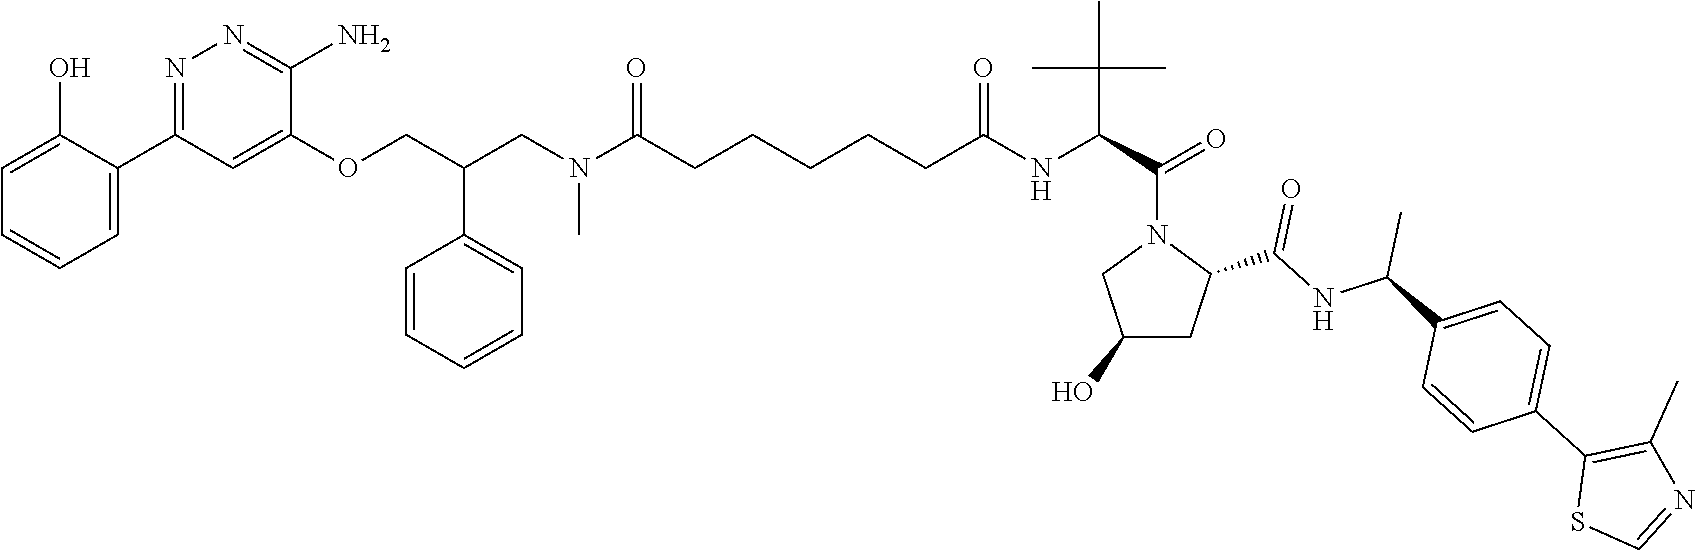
C1=C(O)C(C2=NN=C(N)C(OCC(CN(C(CCCCCC(NC(C(N3CC(O)CC3C(=O)NC(C)C3=CC=C(C4=C(C)N=CS4)C=C3)=O)C(C)(C)C)=O)=O)C)C3=CC=CC=C3)=C2)=CC=C1
